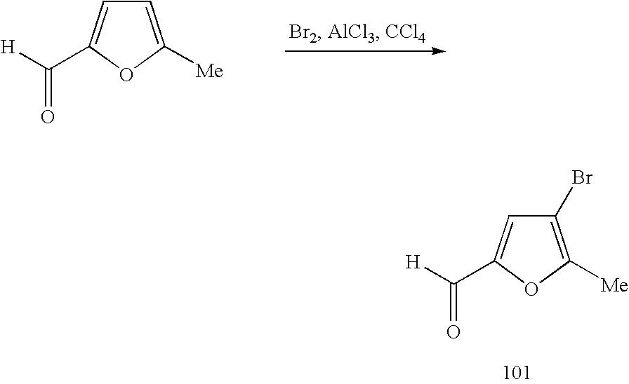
C1=C([Me])OC(C([H])=O)=C1.C1(Br)=C([Me])OC(C([H])=O)=C1
